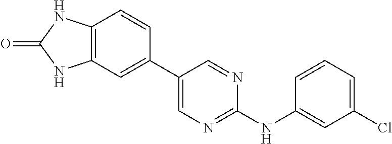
C12=C(C=CC(C3=CN=C(NC4=CC(Cl)=CC=C4)N=C3)=C1)NC(=O)N2
